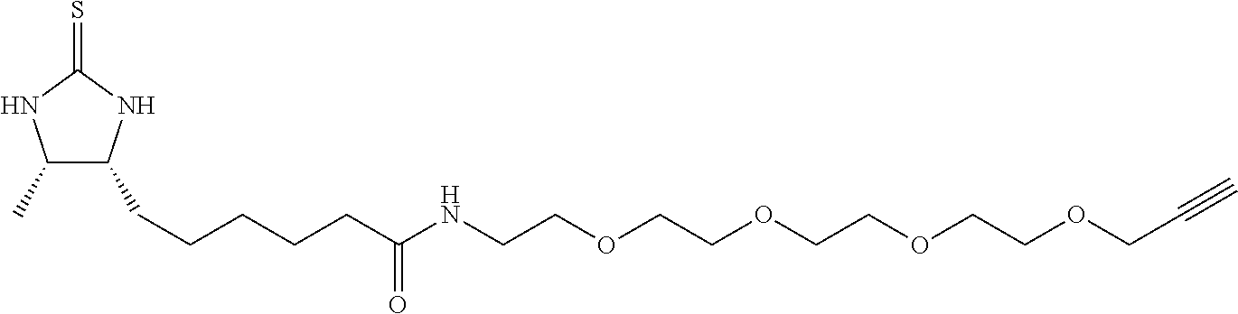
C1(C)C(CCCCCC(=O)NCCOCCOCCOCCOCC#C)NC(=S)N1
